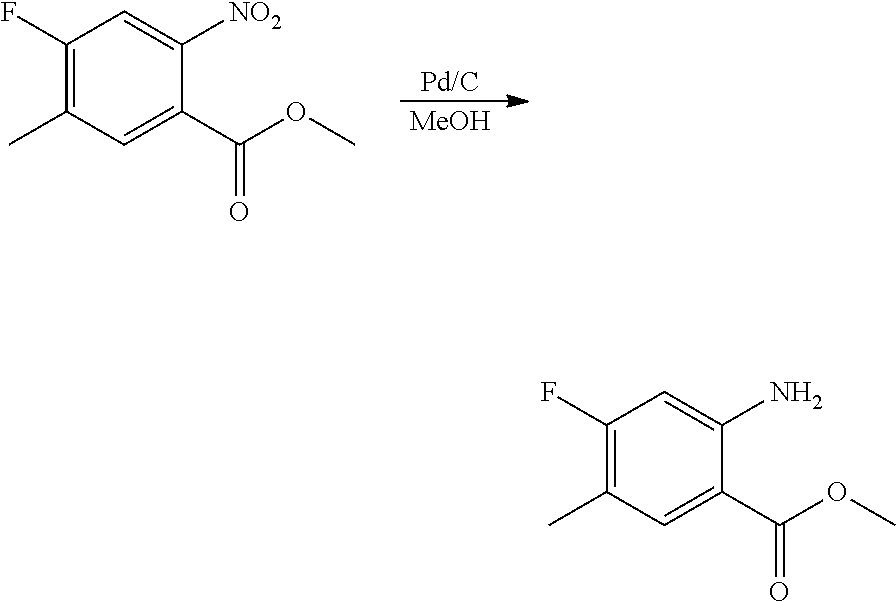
C1(F)=C(C)C=C(C(OC)=O)C([NO2])=C1.[Pd/C].[MeOH].C1(F)=C(C)C=C(C(OC)=O)C(N)=C1
